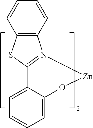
C1=CC2=C(C=C1)SC1=N2[Zn]OC2=CC=CC=C12
